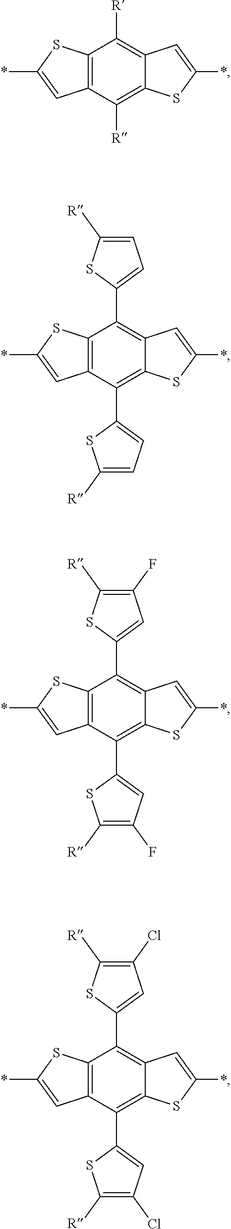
C12=C(C([R])=C3C(=C1[R])C=C(*)S3)C=C(*)S2.C12=C(C(C3=CC=C([R])S3)=C3C(=C1C1=CC=C([R])S1)C=C(*)S3)C=C(*)S2.C12=C(C(C3=CC(F)=C([R])S3)=C3C(=C1C1=CC(F)=C([R])S1)C=C(*)S3)C=C(*)S2.C12=C(C(C3=CC(Cl)=C([R])S3)=C3C(=C1C1=CC(Cl)=C([R])S1)C=C(*)S3)C=C(*)S2
